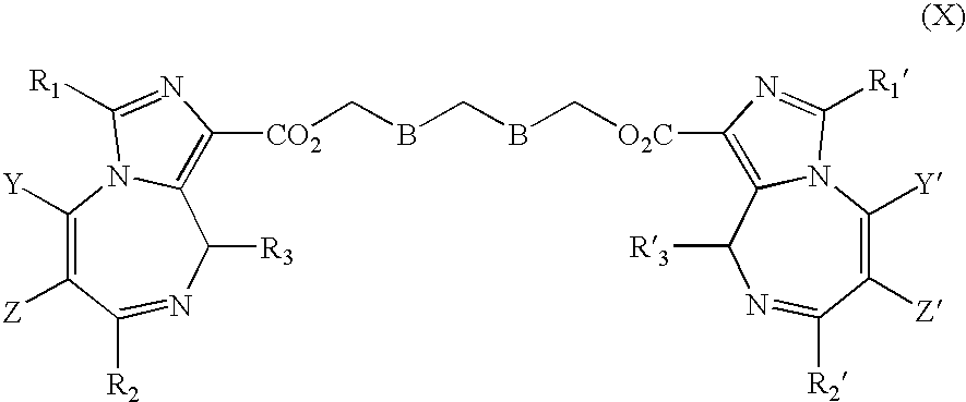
[Z]C1=C([Y])N2C(=C([CO2]CBCBC[O2C]C3=C4N(C([Y])=C([Z])C([R2])=NC4[R3])C([R1])=N3)N=C2[R1])C([R3])N=C1[R2]
